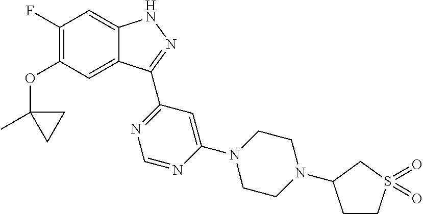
O(C1=C(F)C=C2C(=C1)C(C1=NC=NC(N3CCN(C4CCS(=O)(=O)C4)CC3)=C1)=NN2)C1(C)CC1
